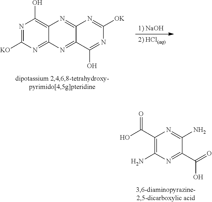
C1(C(O)=O)=C(N)N=C(C(O)=O)C(N)=N1.N1=C([KO])N=C2C(=C1O)N=C1C(=N2)C(O)=NC([OK])=N1
